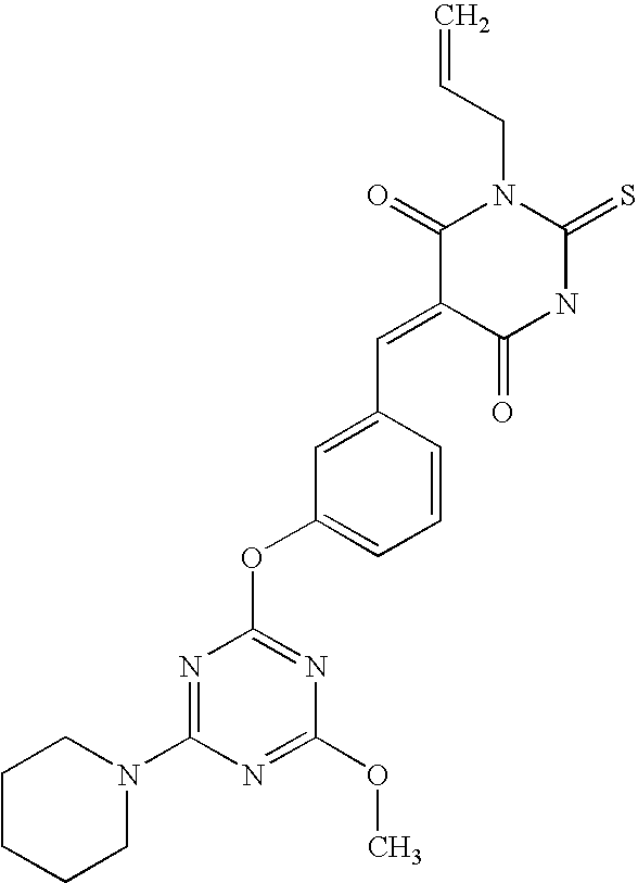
C=CCN1C(=O)C(=CC2=CC(OC3=NC(OC)=NC(N4CCCCC4)=N3)=CC=C2)C(=O)NC1=S
